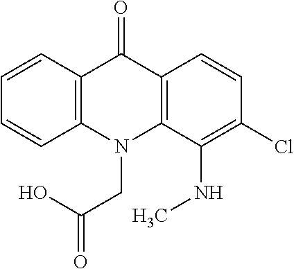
C12=C(N(CC(=O)O)C3=C(C1=O)C=CC(Cl)=C3NC)C=CC=C2
